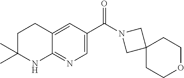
C12=NC=C(C(=O)N3CC4(CCOCC4)C3)C=C1CCC(C)(C)N2
